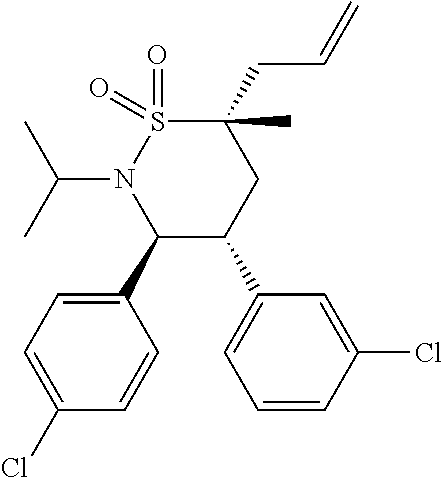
C1(C2=CC=C(Cl)C=C2)C(C2=CC=CC(Cl)=C2)CC(CC=C)(C)S(=O)(=O)N1C(C)C
